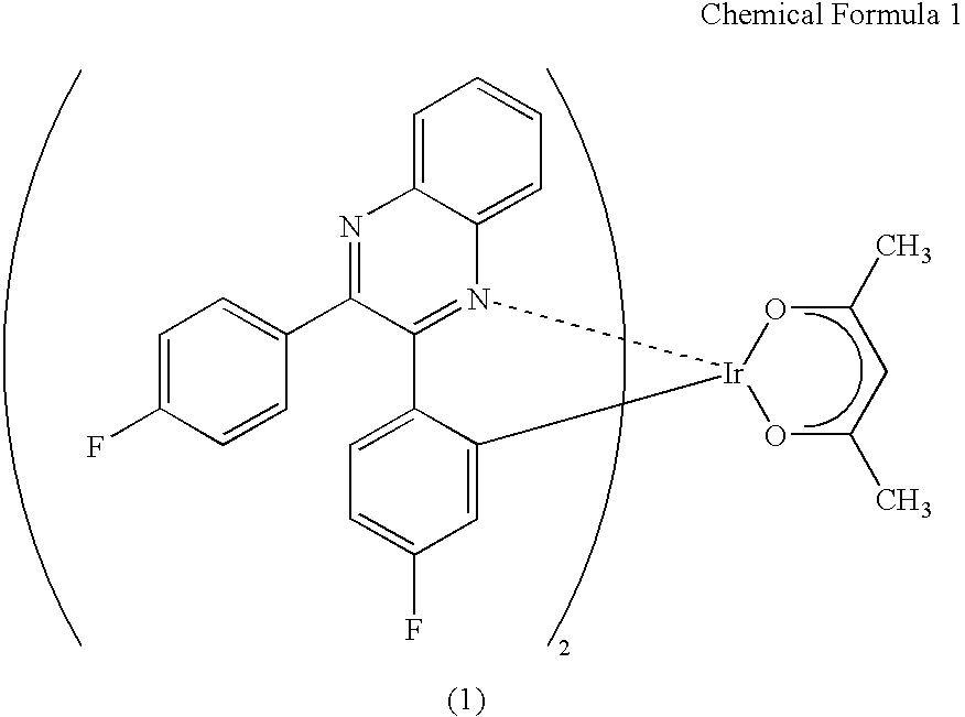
C1=C(F)C=CC(C2=NC3=CC=CC=C3N3=C2C2=CC=C(F)C=C2[Ir]32OC(C)CC(C)O2)=C1
